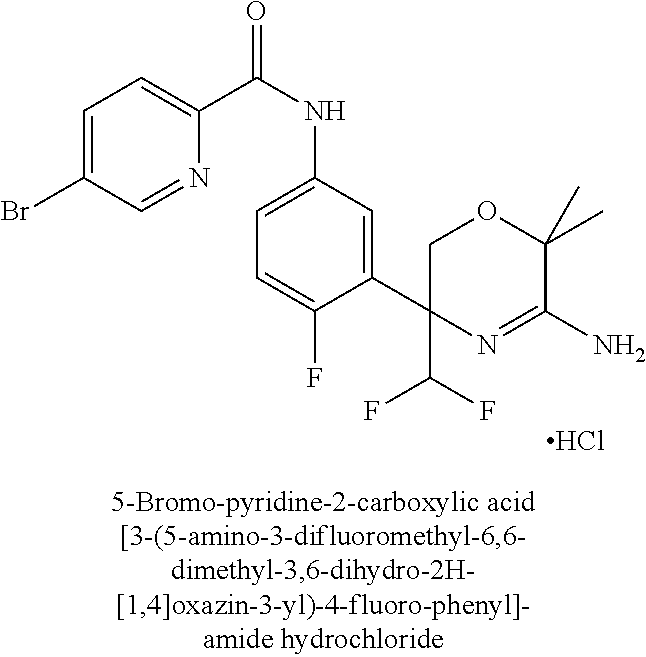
C1(C2=CC(NC(=O)C3=CC=C(Br)C=N3)=CC=C2F)(C(F)F)N=C(N)C(C)(C)OC1.Cl
